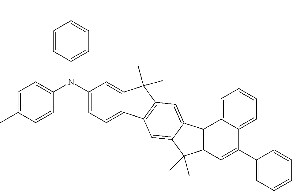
C1=C(C)C=CC(N(C2=CC=C3C(=C2)C(C)(C)C2=C3C=C3C(=C2)C2=C(C3(C)C)C=C(C3=CC=CC=C3)C3=CC=CC=C23)C2=CC=C(C)C=C2)=C1
